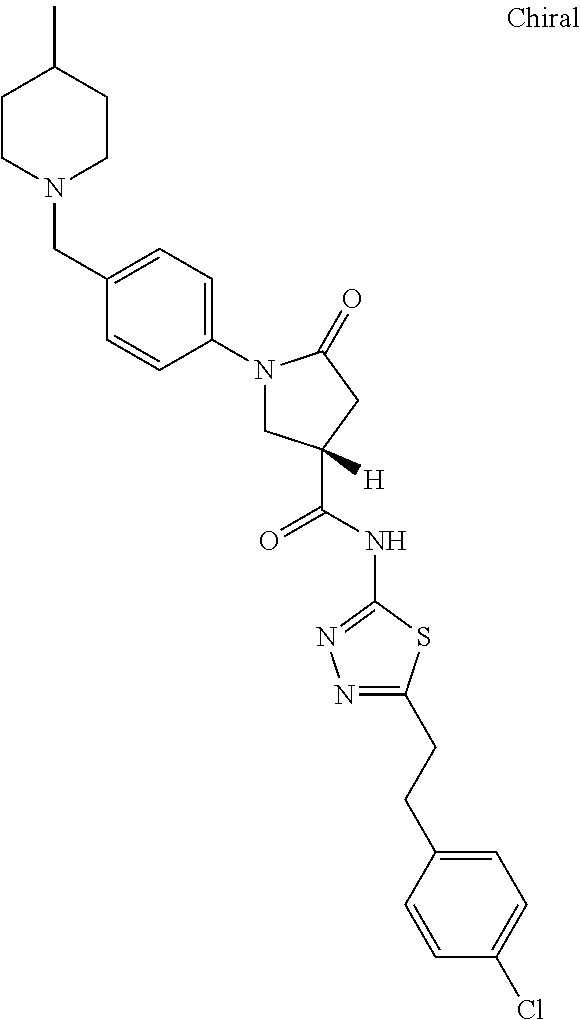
C1CN(CC2=CC=C(N3CC(C(=O)NC4=NN=C(CCC5=CC=C(Cl)C=C5)S4)([H])CC3=O)C=C2)CCC1C
